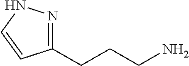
N1=C(CCCN)C=CN1
